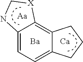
C12=C3C(=CC=C1CCC2)NC[X]3.[Ba].[Ca]
